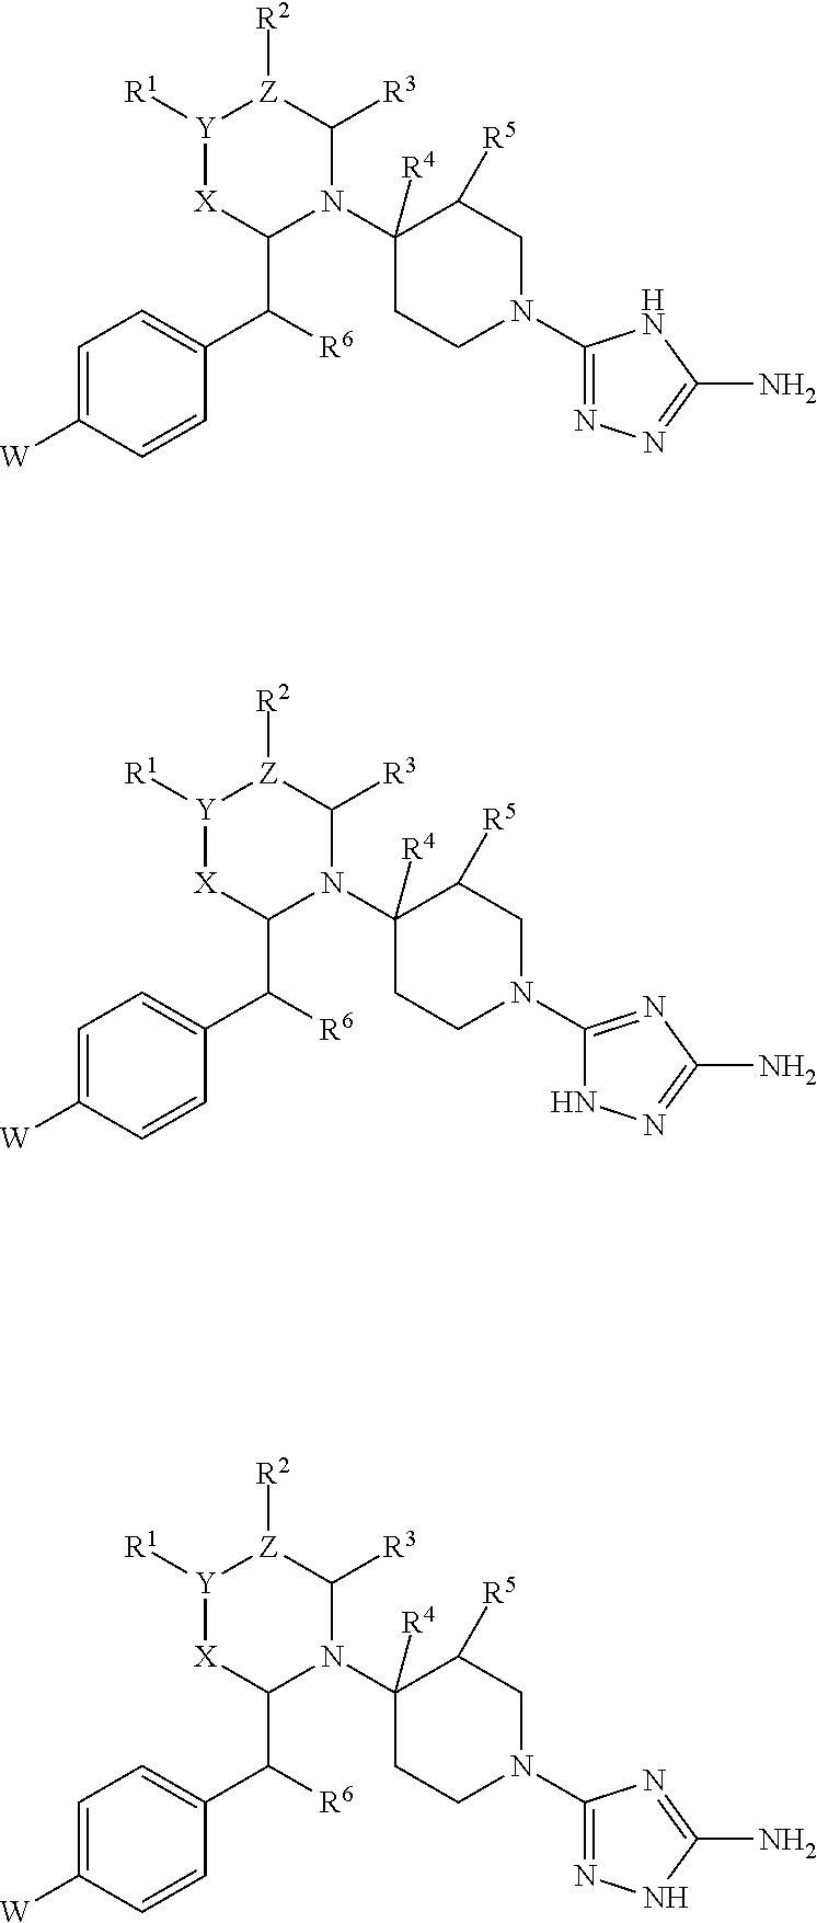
C1=C([W])C=CC(C([R6])C2N(C3([R4])CCN(C4=NN=C(N)N4)CC3[R5])C([R3])[Z]([R2])[Y]([R1])[X]2)=C1.C1=C([W])C=CC(C([R6])C2N(C3([R4])CCN(C4=NC(N)=NN4)CC3[R5])C([R3])[Z]([R2])[Y]([R1])[X]2)=C1.C1=C([W])C=CC(C([R6])C2N(C3([R4])CCN(C4=NNC(N)=N4)CC3[R5])C([R3])[Z]([R2])[Y]([R1])[X]2)=C1
